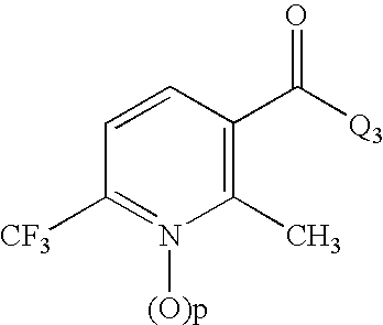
C1=CC(C([Q3])=O)=C(C)N([(O)p])=C1[CF3]
